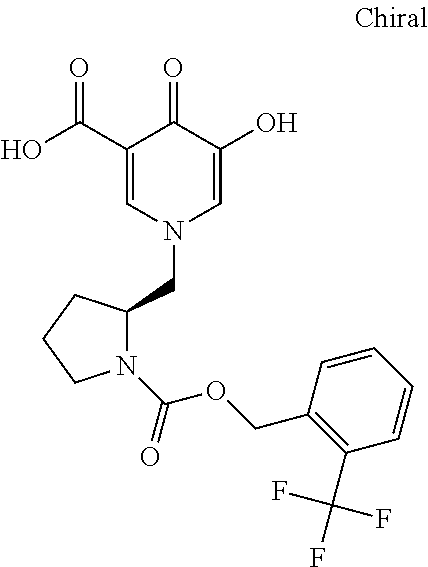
C1(C(=O)O)=CN(CC2N(C(OCC3=C(C(F)(F)F)C=CC=C3)=O)CCC2)C=C(O)C1=O
